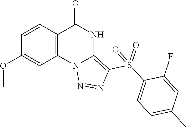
C1(OC)=CC2=C(C=C1)C(=O)NC1=C(S(C3=CC=C(C)C=C3F)(=O)=O)N=NN21
